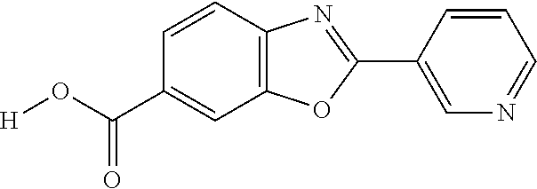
C1(C(O[H])=O)=CC2=C(C=C1)N=C(C1=CN=CC=C1)O2
